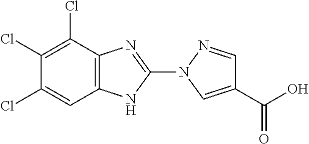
ClC1=C(Cl)C2=C(C=C1Cl)NC(N1C=C(C(O)=O)C=N1)=N2
